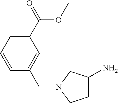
C1=CC=C(C(OC)=O)C=C1CN1CCC(N)C1
